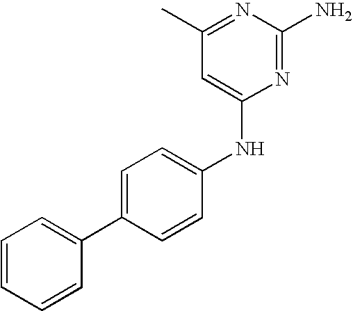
C1=C(C2=CC=CC=C2)C=CC(NC2=CC(C)=NC(N)=N2)=C1
